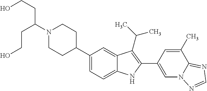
N1(C(CCO)CCO)CCC(C2=CC=C3C(=C2)C(C(C)C)=C(C2=CN4C(=NC=N4)C(C)=C2)N3)CC1
